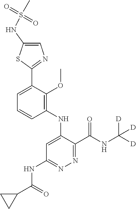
C1=C(C2=NC=C(NS(C)(=O)=O)S2)C(OC)=C(NC2=CC(NC(C3CC3)=O)=NN=C2C(NC([D])([D])[D])=O)C=C1
